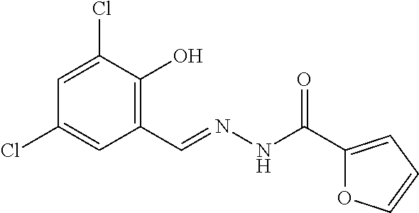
C1=C(Cl)C(O)=C(C=NNC(C2=CC=CO2)=O)C=C1Cl
